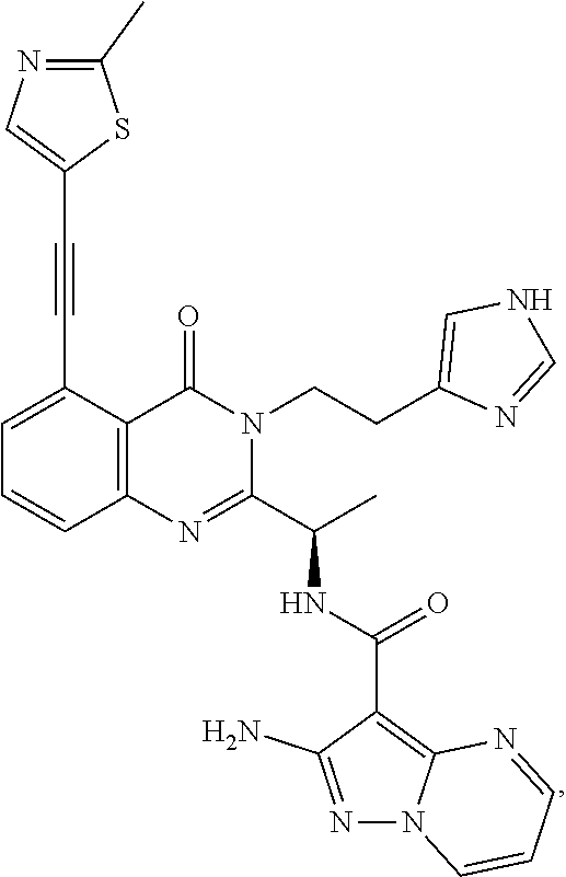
C1=C(C#CC2=CN=C(C)S2)C2=C(C=C1)N=C(C(C)NC(=O)C1=C3N(N=C1N)C=CC=N3)N(CCC1=CNC=N1)C2=O
